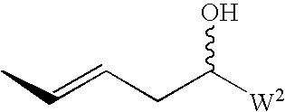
CC=CCC([W2])O
